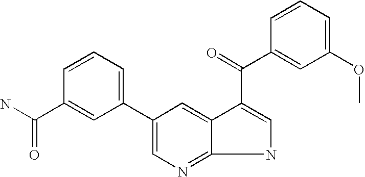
C1=CC=C(C2=CN=C3C(=C2)C(C(=O)C2=CC(OC)=CC=C2)=CN3)C=C1C(N)=O
